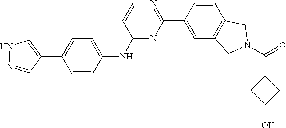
O=C(N1CC2=C(C=CC(C3=NC=CC(NC4=CC=C(C5=CNN=C5)C=C4)=N3)=C2)C1)C1CC(O)C1
